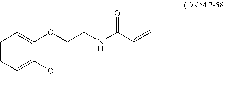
O(CCNC(C=C)=O)C1=CC=CC=C1OC
